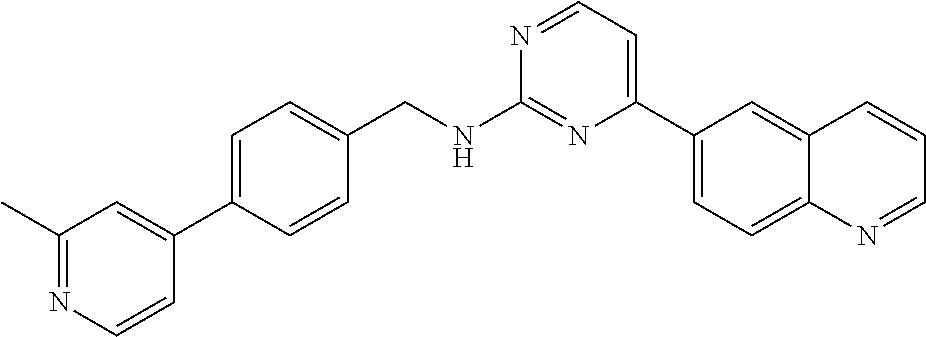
N1=CC=C(C2=CC=C3C(=C2)C=CC=N3)N=C1NCC1=CC=C(C2=CC(C)=NC=C2)C=C1
